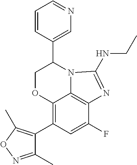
C1=CC(C2COC3=C(C4=C(C)ON=C4C)C=C(F)C4=C3N2C(NCC)=N4)=CN=C1
